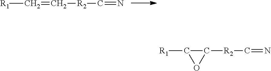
[R1]C=C[R2]C=N.[R1]C1C([R2]C=N)O1
